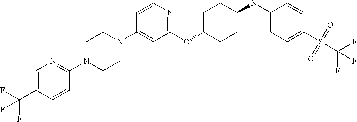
C1(OC2CCC(NC3=CC=C(S(C(F)(F)F)(=O)=O)C=C3)CC2)=NC=CC(N2CCN(C3=NC=C(C(F)(F)F)C=C3)CC2)=C1
